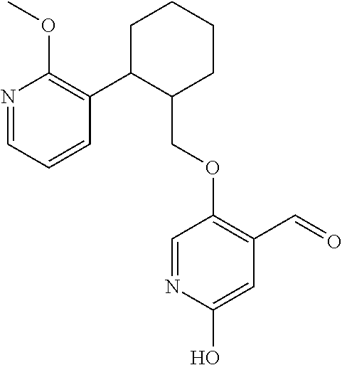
C1C(C2=C(OC)N=CC=C2)C(COC2=C(C=O)C=C(O)N=C2)CCC1
